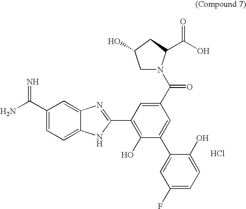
C1(C(N)=N)=CC=C2C(=C1)N=C(C1=C(O)C(C3=CC(F)=CC=C3O)=CC(C(N3CC(O)CC3C(O)=O)=O)=C1)N2.Cl
